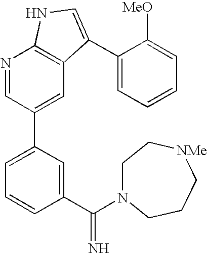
C1(C(N2CC[NMe]CCC2)=N)=CC(C2=CC3=C(N=C2)NC=C3C2=CC=CC=C2[MeO])=CC=C1
